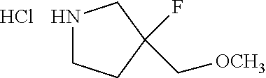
N1CCC(C[OCH3])(F)C1.Cl
